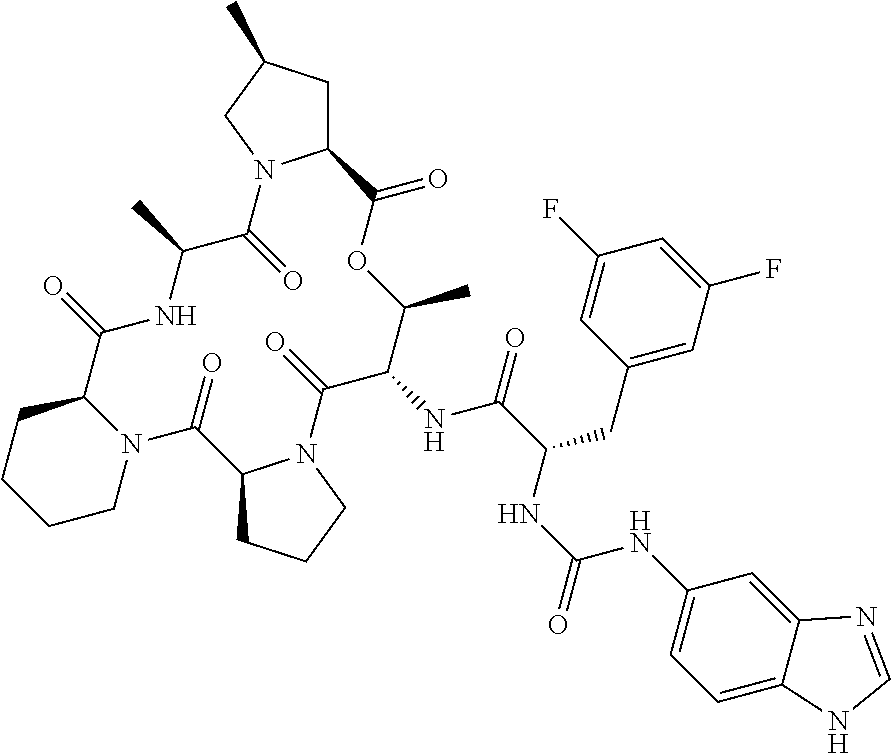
N12C(CCCC1)C(=O)NC(C)C(=O)N1C(CC(C)C1)C(=O)OC(C)C(NC(C(NC(NC1=CC=C3C(=C1)N=CN3)=O)CC1=CC(F)=CC(F)=C1)=O)C(=O)N1C(C2=O)CCC1
